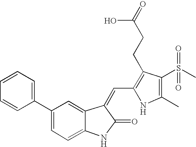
N1C(C=C2C(=O)NC3=CC=C(C4=CC=CC=C4)C=C32)=C(CCC(O)=O)C(S(C)(=O)=O)=C1C
